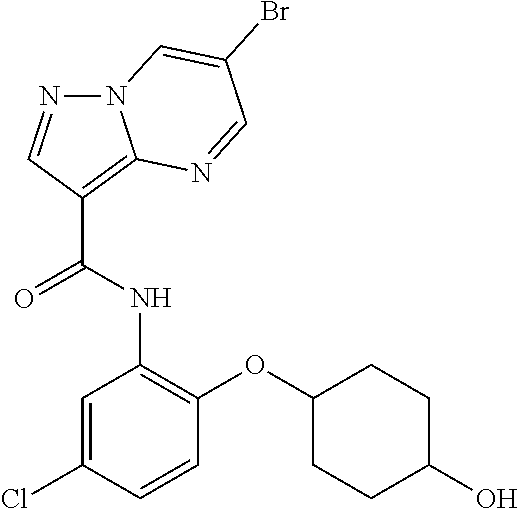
N12N=CC(C(=O)NC3=C(OC4CCC(O)CC4)C=CC(Cl)=C3)=C1N=CC(Br)=C2
